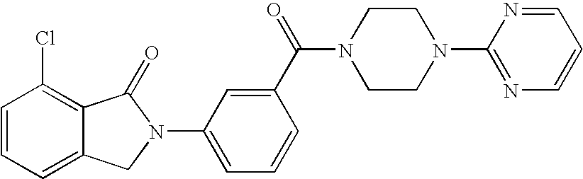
C1=CC=C2C(=C1Cl)C(=O)N(C1=CC=CC(C(=O)N3CCN(C4=NC=CC=N4)CC3)=C1)C2
